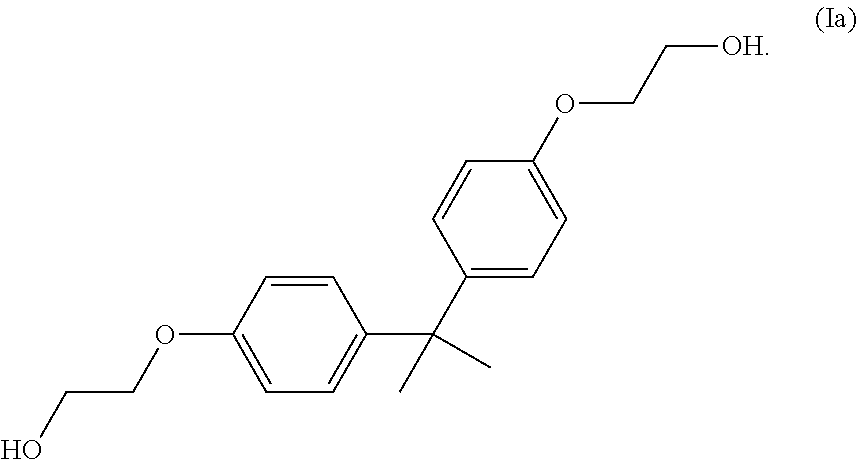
C1=CC(OCCO)=CC=C1C(C1=CC=C(OCC[OH])C=C1)(C)C
